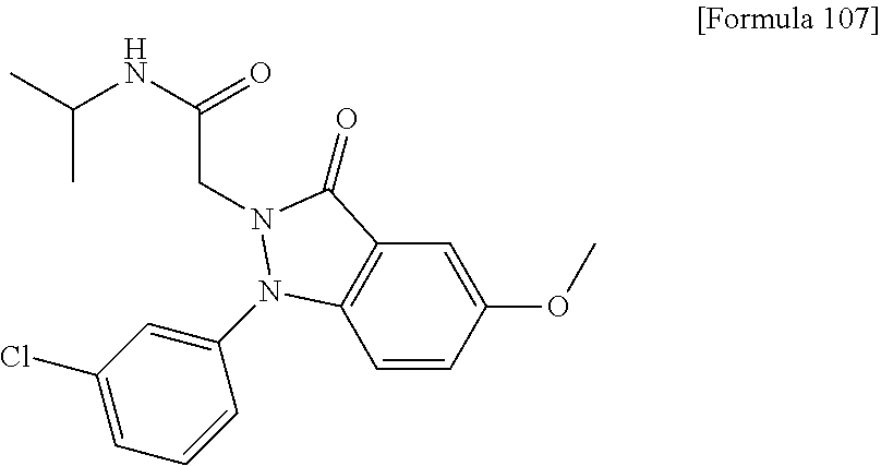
C1=CC(OC)=CC2=C1N(C1=CC(Cl)=CC=C1)N(CC(NC(C)C)=O)C2=O
